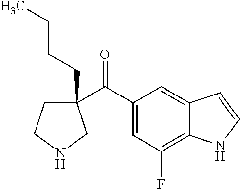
C(=O)(C1(CCCC)CCNC1)C1=CC(F)=C2C(=C1)C=CN2
